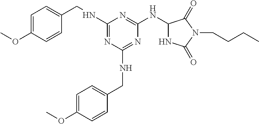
C1=C(OC)C=CC(CNC2=NC(NCC3=CC=C(OC)C=C3)=NC(NC3NC(=O)N(CCCC)C3=O)=N2)=C1
